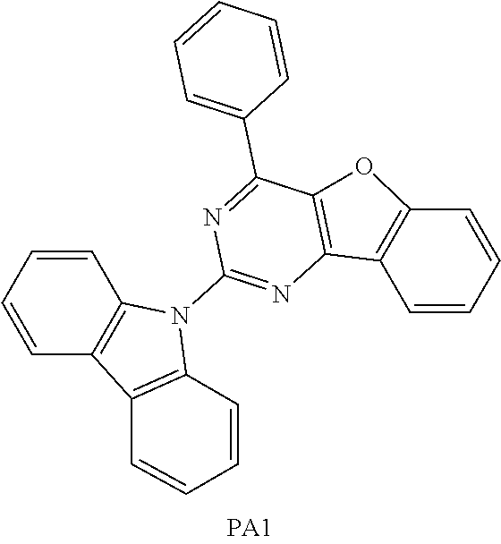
C1=CC=CC2=C1C1=C(N2C2=NC3=C(C(C4=CC=CC=C4)=N2)OC2=C3C=CC=C2)C=CC=C1
